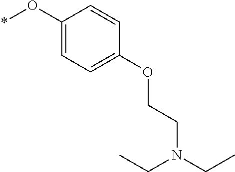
*OC1=CC=C(OCCN(CC)CC)C=C1
